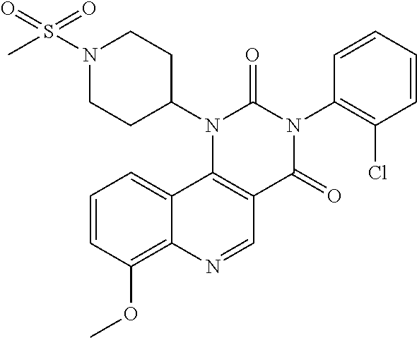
C1(N2C(=O)N(C3=C(Cl)C=CC=C3)C(=O)C3=C2C2=CC=CC(OC)=C2N=C3)CCN(S(=O)(C)=O)CC1
